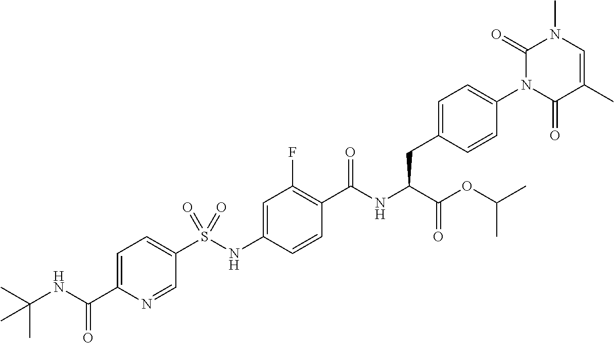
C1=C(C)C(=O)N(C2=CC=C(CC(C(=O)OC(C)C)NC(=O)C3=C(F)C=C(NS(C4=CC=C(C(NC(C)(C)C)=O)N=C4)(=O)=O)C=C3)C=C2)C(=O)N1C
